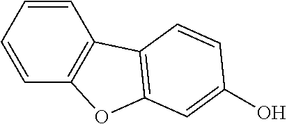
C1=CC=CC2=C1OC1=C2C=CC(O)=C1
